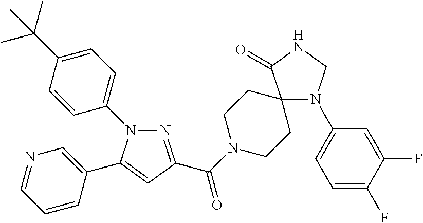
N1(C2=CC=C(C(C)(C)C)C=C2)N=C(C(=O)N2CCC3(CC2)N(C2=CC=C(F)C(F)=C2)CNC3=O)C=C1C1=CN=CC=C1
